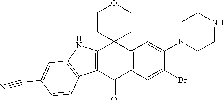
C12=C(C=C(Br)C(N3CCNCC3)=C1)C(=O)C1=C(C23CCOCC3)NC2=C1C=CC(C#N)=C2
